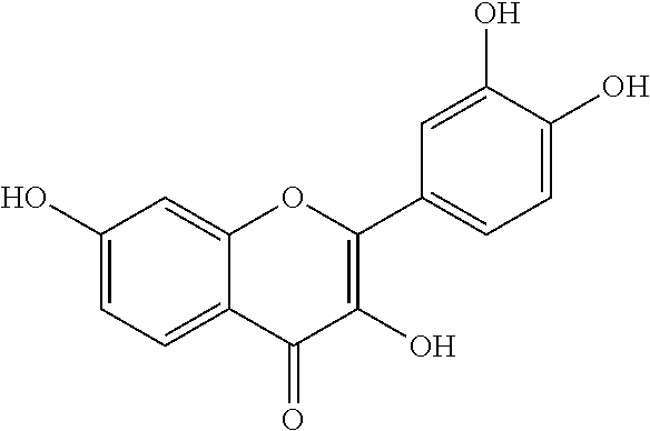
C1(O)=CC=C2C(=C1)OC(C1=CC=C(O)C(O)=C1)=C(O)C2=O
